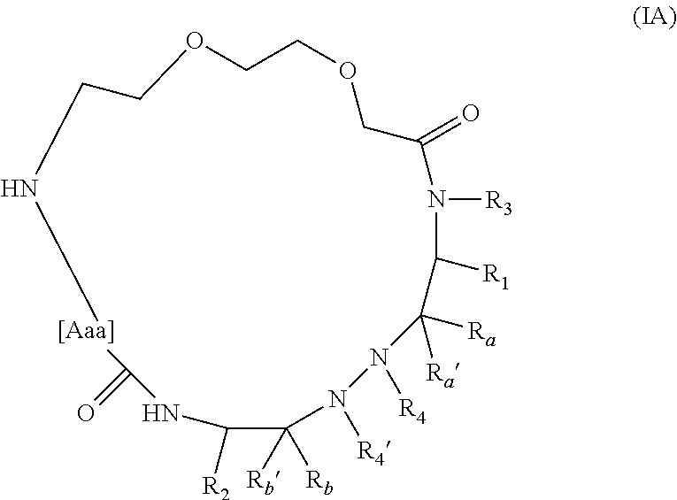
C1COCC(=O)N([R3])C([R1])C([Ra])([Ra])N([R4])N([R4])C([Rb])([Rb])C([R2])NC(=O)[[Aaa]]NCCO1
